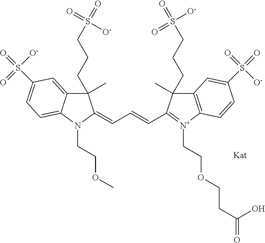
C1(CCCS(=O)(=O)[O-])(C)C2=CC(S(=O)([O-])=O)=CC=C2N(CCOC)C1=CC=CC1=[N+](CCOCCC(=O)O)C2=C(C1(C)CCCS(=O)(=O)[O-])C=C(S(=O)(=O)[O-])C=C2
